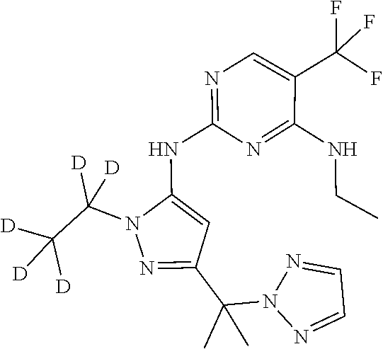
N1(C(C2=NN(C(C([D])([D])[D])([D])[D])C(NC3=NC=C(C(F)(F)F)C(NCC)=N3)=C2)(C)C)N=CC=N1
